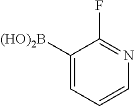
C1([(HO)2B])=CC=CN=C1F
